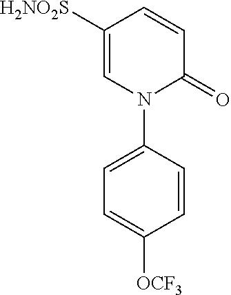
C1=CC(N2C(=O)C=CC([H2NO2S])=C2)=CC=C1[OCF3]
